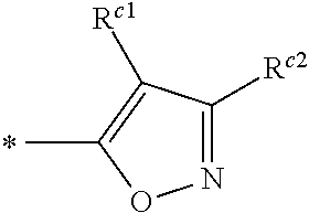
N1=C([Rc2])C([Rc1])=C(C)O1
